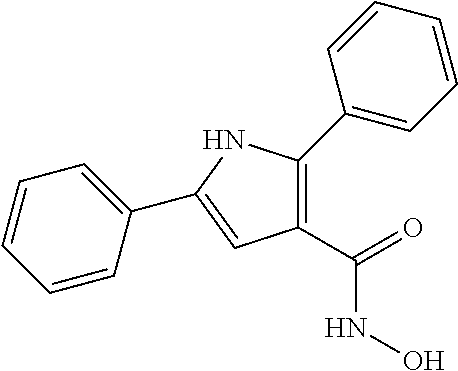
C1(C(=O)NO)=C(C2=CC=CC=C2)NC(C2=CC=CC=C2)=C1
